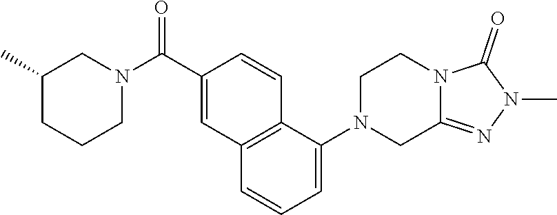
N1(C)N=C2N(C1=O)CCN(C1=CC=CC3=C1C=CC(C(N1CC(C)CCC1)=O)=C3)C2
